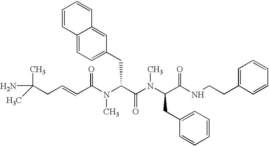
C(C(N(C(C(N(C(CC1=CC=CC=C1)C(NCCC1=CC=CC=C1)=O)C)=O)CC1=CC=C2C(=C1)C=CC=C2)C)=O)=CCC(C)(C)N
